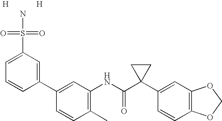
C1(C2=CC(S(=O)(N)=O)=CC=C2)=CC(NC(C2(C3=CC4=C(C=C3)OCO4)CC2)=O)=C(C)C=C1.[H].[H]
